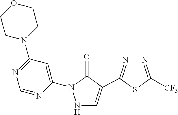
N1=C(N2CCOCC2)C=C(N2NC=C(C3=NN=C([CF3])S3)C2=O)N=C1
